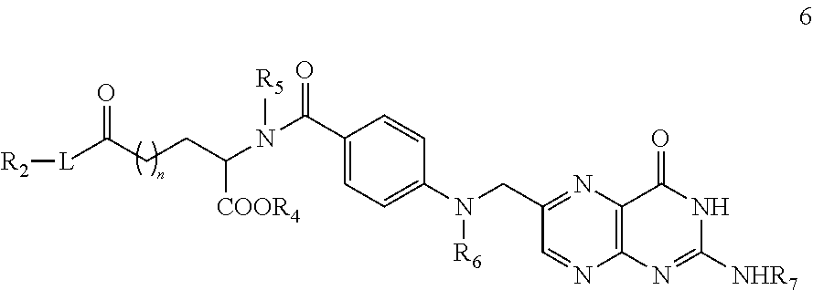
C(C1=CC=C(N(CC2=NC3=C(N=C2)N=C([NHR7])NC3=O)[R6])C=C1)(=O)N(C(CCC([L][R2])=O)[COOR4])[R5]
